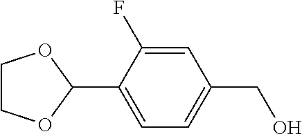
C1COC(C2=CC=C(CO)C=C2F)O1
